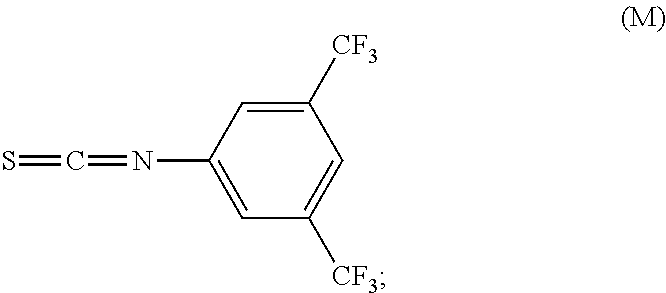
C1([CF3])=CC(N=C=S)=CC([CF3])=C1
